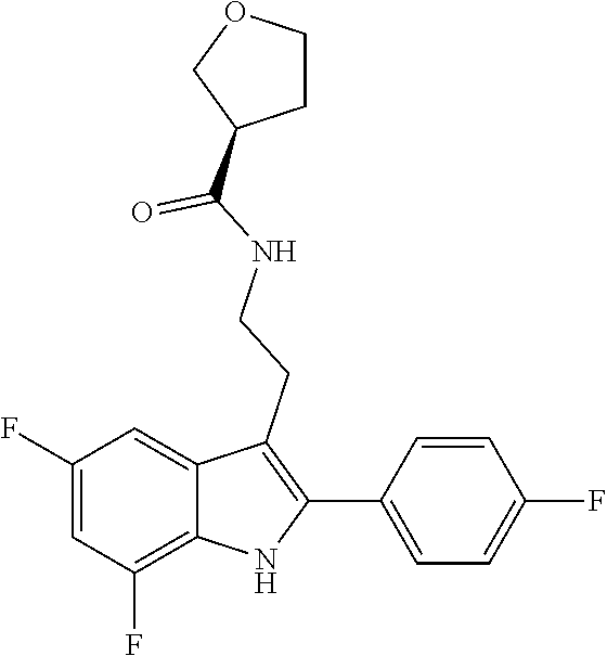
O=C(NCCC1=C(C2=CC=C(F)C=C2)NC2=C(F)C=C(F)C=C21)C1COCC1
